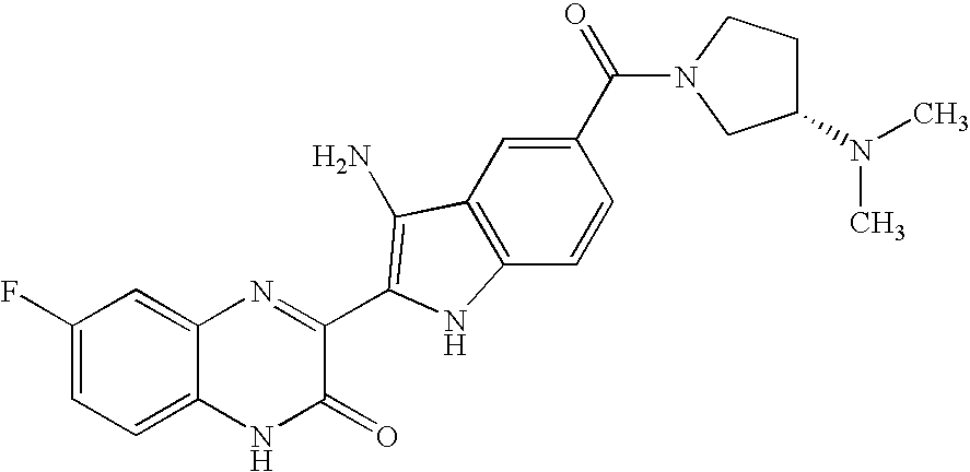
C1=C2C(=CC(F)=C1)N=C(C1=C(N)C3=C(C=CC(C(=O)N4CC(N(C)C)CC4)=C3)N1)C(=O)N2
